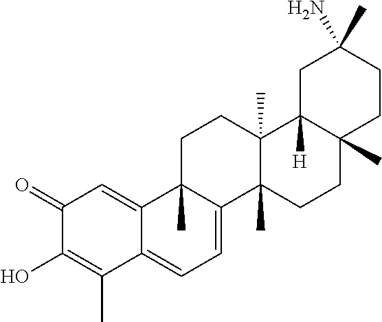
C1(=O)C(O)=C(C)C2=CC=C3C(C)(C2=C1)CCC1(C)C3(C)CCC2(C)C1([H])CC(C)(N)CC2
